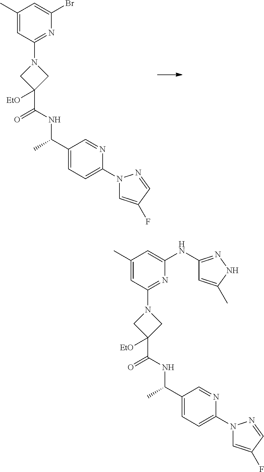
C1(C)=CC(N2CC(C(=O)NC(C)C3=CC=C(N4C=C(F)C=N4)N=C3)([EtO])C2)=NC(Br)=C1.C1(C)=CC(N2CC(C(=O)NC(C)C3=CC=C(N4C=C(F)C=N4)N=C3)([EtO])C2)=NC(NC2=NNC(C)=C2)=C1
